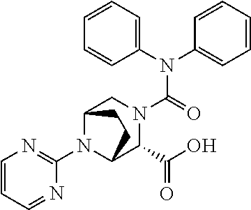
N1=CC=CN=C1N1C2C(C(O)=O)N(C(=O)N(C3=CC=CC=C3)C3=CC=CC=C3)CC1CC2
